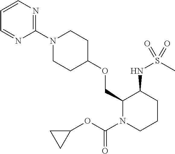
C1=CN=C(N2CCC(OCC3N(C(OC4CC4)=O)CCCC3NS(C)(=O)=O)CC2)N=C1
